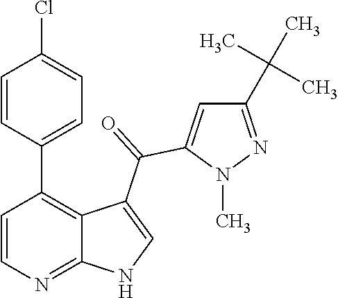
C1=CN=C2C(=C1C1=CC=C(Cl)C=C1)C(C(=O)C1=CC(C(C)(C)C)=NN1C)=CN2
